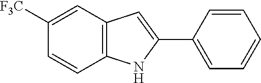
C12=C(C=C([F3C])C=C1)C=C(C1=CC=CC=C1)N2
